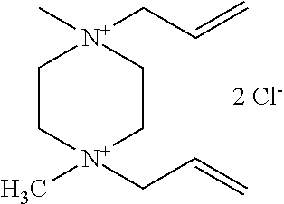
C1C[N+](C)(CC=C)CC[N+]1(C)CC=C.[2 Cl-]
